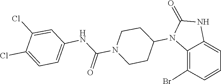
C1CN(C(NC2=CC=C(Cl)C(Cl)=C2)=O)CCC1N1C(=O)NC2=CC=CC(Br)=C12
